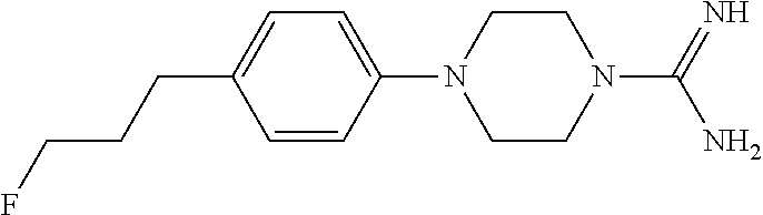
C1=CC(N2CCN(C(N)=N)CC2)=CC=C1CCCF
